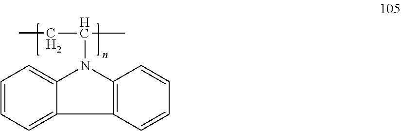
C12=C(N(C(CC)C)C3=CC=CC=C13)C=CC=C2
